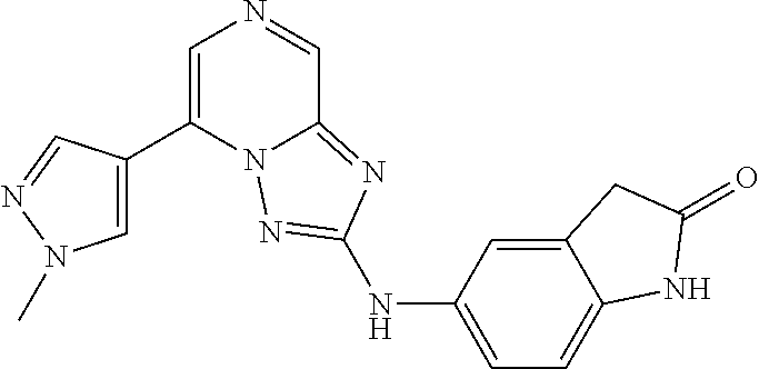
C1=C(C2=CN(C)N=C2)N2C(=NC(NC3=CC=C4C(=C3)CC(=O)N4)=N2)C=N1
